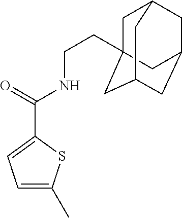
C1=C(C)SC(C(NCCC23CC4CC(CC(C2)C4)C3)=O)=C1
